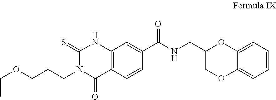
C1(=S)N(CCCOCC)C(=O)C2=C(N1)C=C(C(NCC1COC3=CC=CC=C3O1)=O)C=C2
